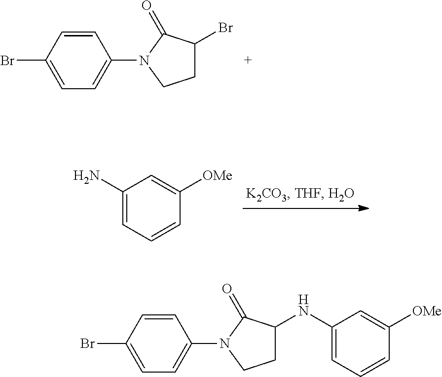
C1=CC(Br)=CC=C1N1CCC(Br)C1=O.NC1=CC=CC([OMe])=C1.C1=CC(Br)=CC=C1N1CCC(NC2=CC=CC([OMe])=C2)C1=O
